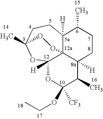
C12([H])C34C([H])(CCC1C)C(C)C(OCC)([CF3])OC3([H])OC(C)(CC2)OO4
